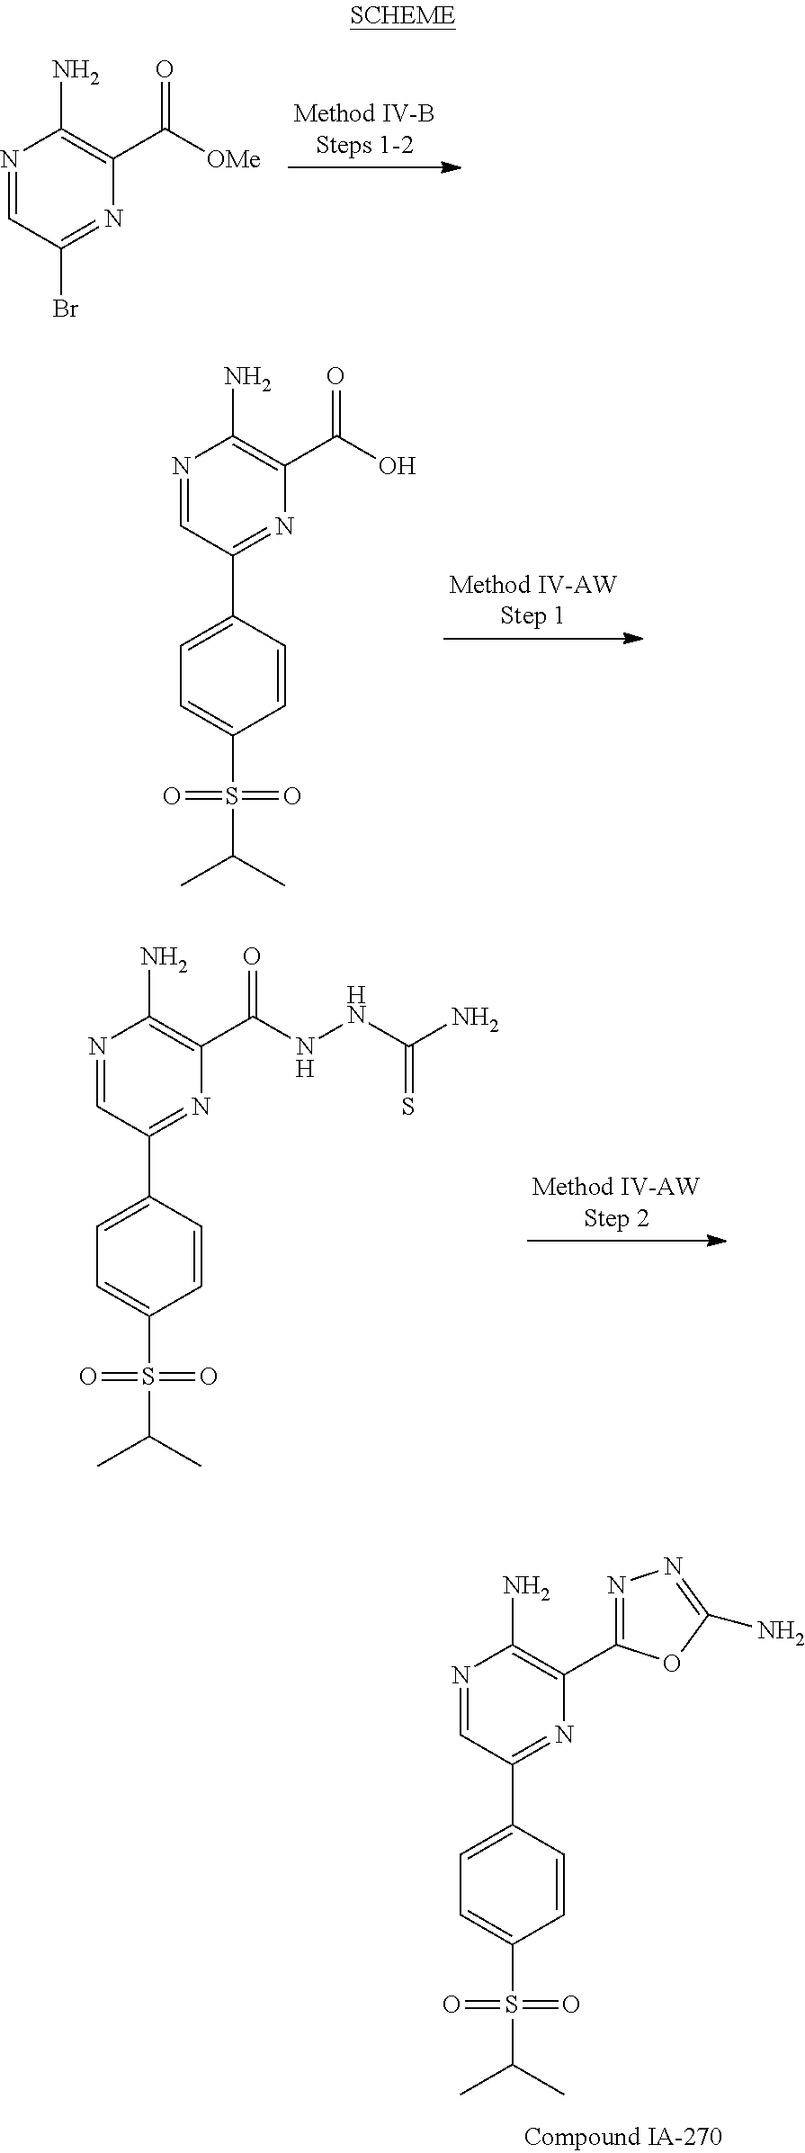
N1=CC(Br)=NC(C([OMe])=O)=C1N.N1=CC(C2=CC=C(S(C(C)C)(=O)=O)C=C2)=NC(C(O)=O)=C1N.N1=CC(C2=CC=C(S(C(C)C)(=O)=O)C=C2)=NC(C(NNC(N)=S)=O)=C1N.N1=CC(C2=CC=C(S(C(C)C)(=O)=O)C=C2)=NC(C2=NN=C(N)O2)=C1N
